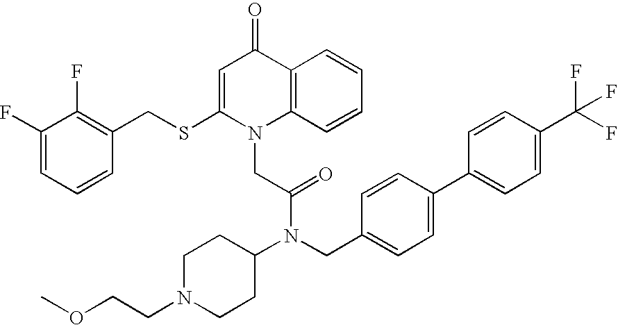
C1(F)=CC=CC(CSC2=CC(=O)C3=C(N2CC(N(C2CCN(CCOC)CC2)CC2=CC=C(C4=CC=C(C(F)(F)F)C=C4)C=C2)=O)C=CC=C3)=C1F
